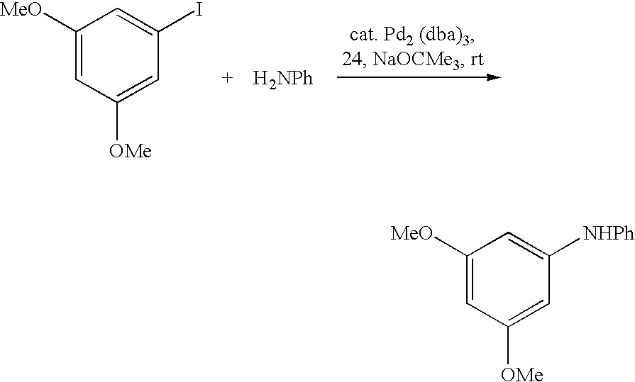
[H2NPh].C1([MeO])=CC([OMe])=CC(I)=C1.C1([MeO])=CC([OMe])=CC([NHPh])=C1
